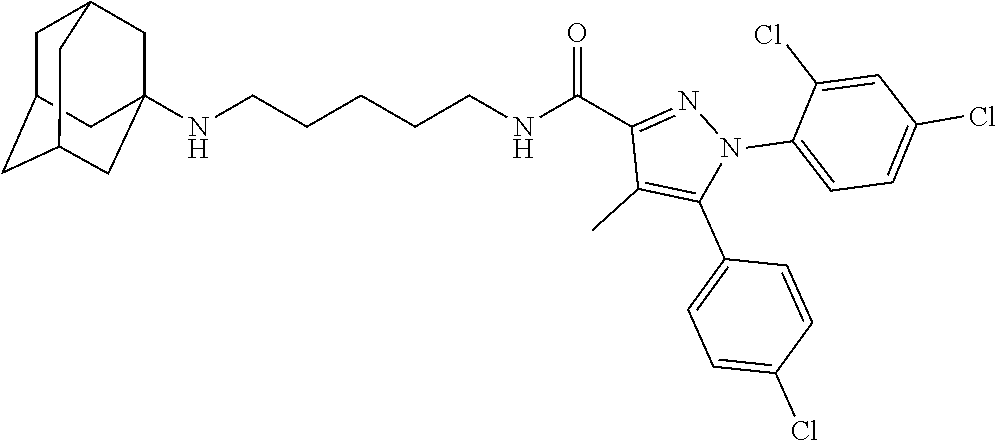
N(CCCCCNC(C1=NN(C2=CC=C(Cl)C=C2Cl)C(C2=CC=C(Cl)C=C2)=C1C)=O)C12CC3CC(CC(C1)C3)C2
